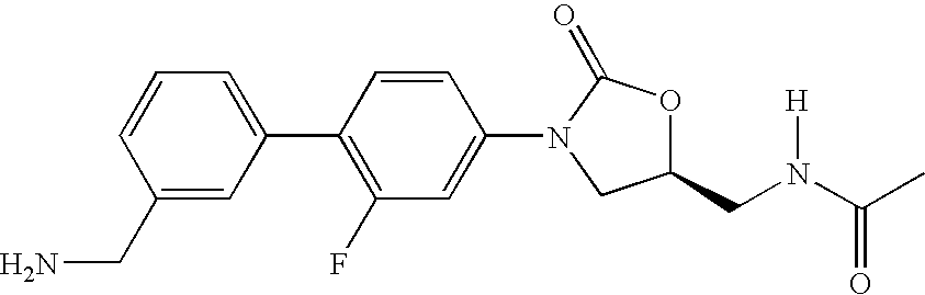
C1=CC=C(C2=C(F)C=C(N3CC(CN(C(C)=O)[H])OC3=O)C=C2)C=C1CN
